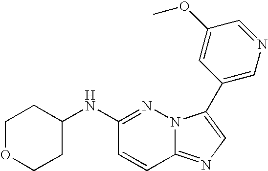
N1=C(NC2CCOCC2)C=CC2=NC=C(C3=CN=CC(OC)=C3)N12
